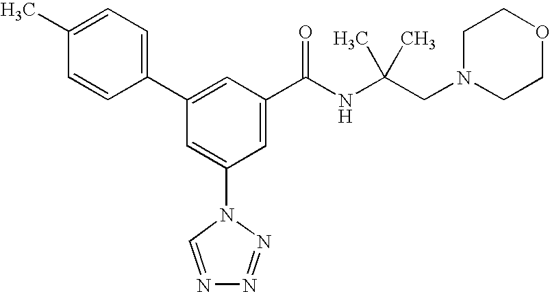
C1(C2=CC(C(NC(CN3CCOCC3)(C)C)=O)=CC(N3C=NN=N3)=C2)=CC=C(C)C=C1
